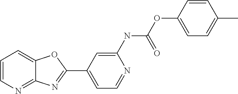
C1=C(NC(OC2=CC=C(C)C=C2)=O)N=CC=C1C1=NC2=NC=CC=C2O1
